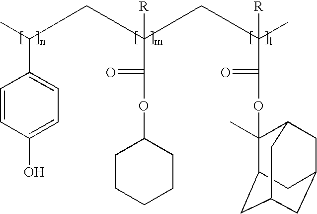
C1=CC(O)=CC=C1C(C)CC(C(=O)OC1CCCCC1)(CC(C)(C(=O)OC1(C)C2CC3CC(CC1C3)C2)[R])[R]
